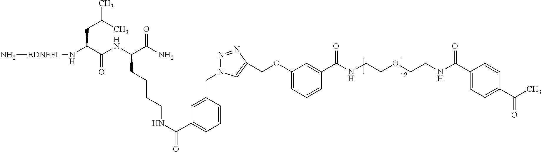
N[EDNEFL]NC(CC(C)C)C(NC(C(N)=O)CCCCNC(=O)C1=CC=CC(CN2N=NC(COC3=CC=CC(C(NCCOCCNC(C4=CC=C(C(=O)C)C=C4)=O)=O)=C3)=C2)=C1)=O
